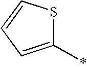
C1(*)=CC=CS1
